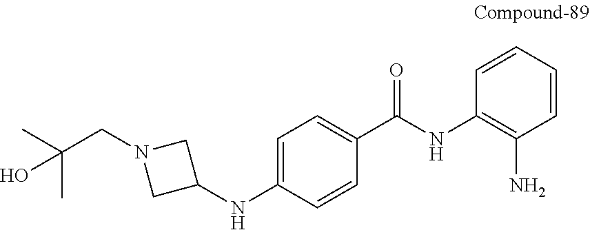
C1(NC(C2=CC=C(NC3CN(CC(C)(O)C)C3)C=C2)=O)=C(N)C=CC=C1
